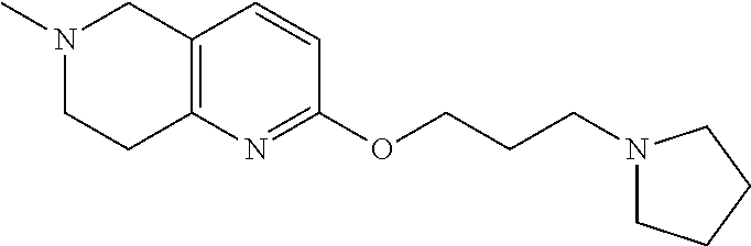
C12=C(N=C(OCCCN3CCCC3)C=C1)CCN(C)C2
